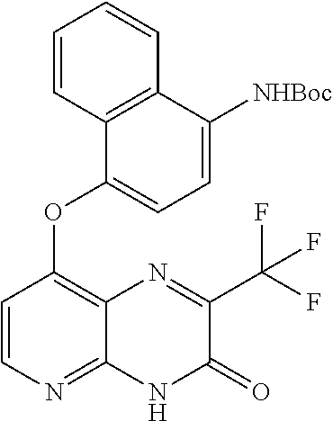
C1=CN=C2C(=C1OC1=CC=C([NHBoc])C3=C1C=CC=C3)N=C(C(F)(F)F)C(=O)N2
